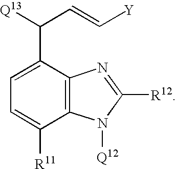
C1(C([Q13])C=C[Y])=CC=C([R11])C2=C1N=C([R12])N2[Q12]
